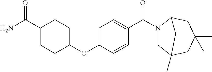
C1=CC(OC2CCC(C(N)=O)CC2)=CC=C1C(=O)N1CC2(C)CC(C)(C)CC1C2
